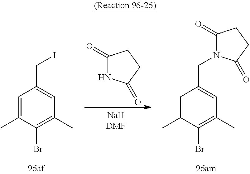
C1=C(C)C(Br)=C(C)C=C1CI.C1(=O)NC(=O)CC1.C1=C(C)C(Br)=C(C)C=C1CN1C(=O)CCC1=O
